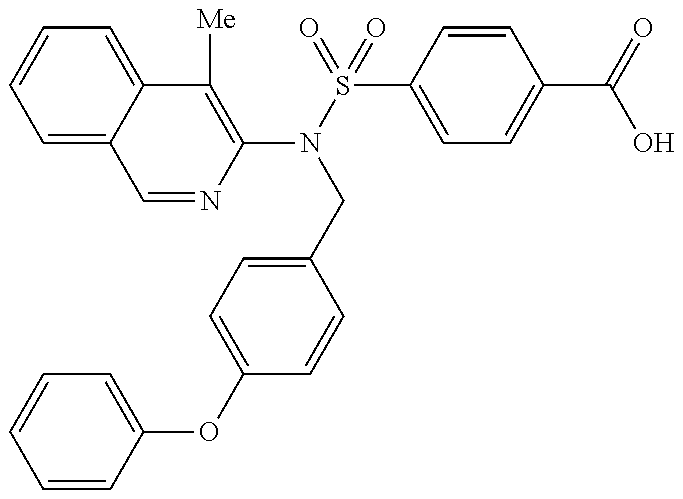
C1=NC(N(S(=O)(=O)C2=CC=C(C(=O)O)C=C2)CC2=CC=C(OC3=CC=CC=C3)C=C2)=C([Me])C2=CC=CC=C12
